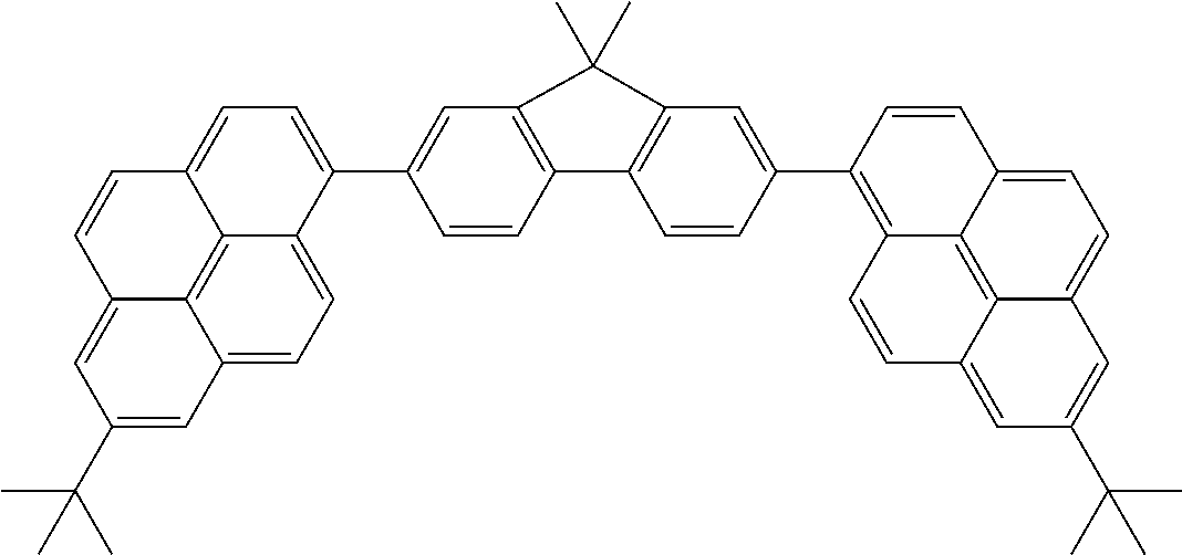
C1(C2=CC=C3C4=C5C(=CC(C(C)(C)C)=CC5=CC=C42)C=C3)=CC2=C(C=C1)C1=C(C=C(C3=C4C5=C6C(=CC=C5C=C3)C=C(C(C)(C)C)C=C6C=C4)C=C1)C2(C)C
